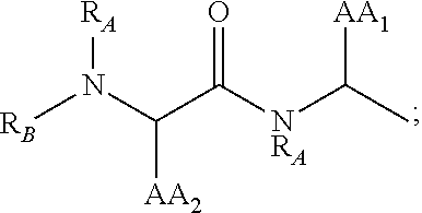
[RA]N([RB])C([AA2])C(=O)[NRA]C([AA1])C
